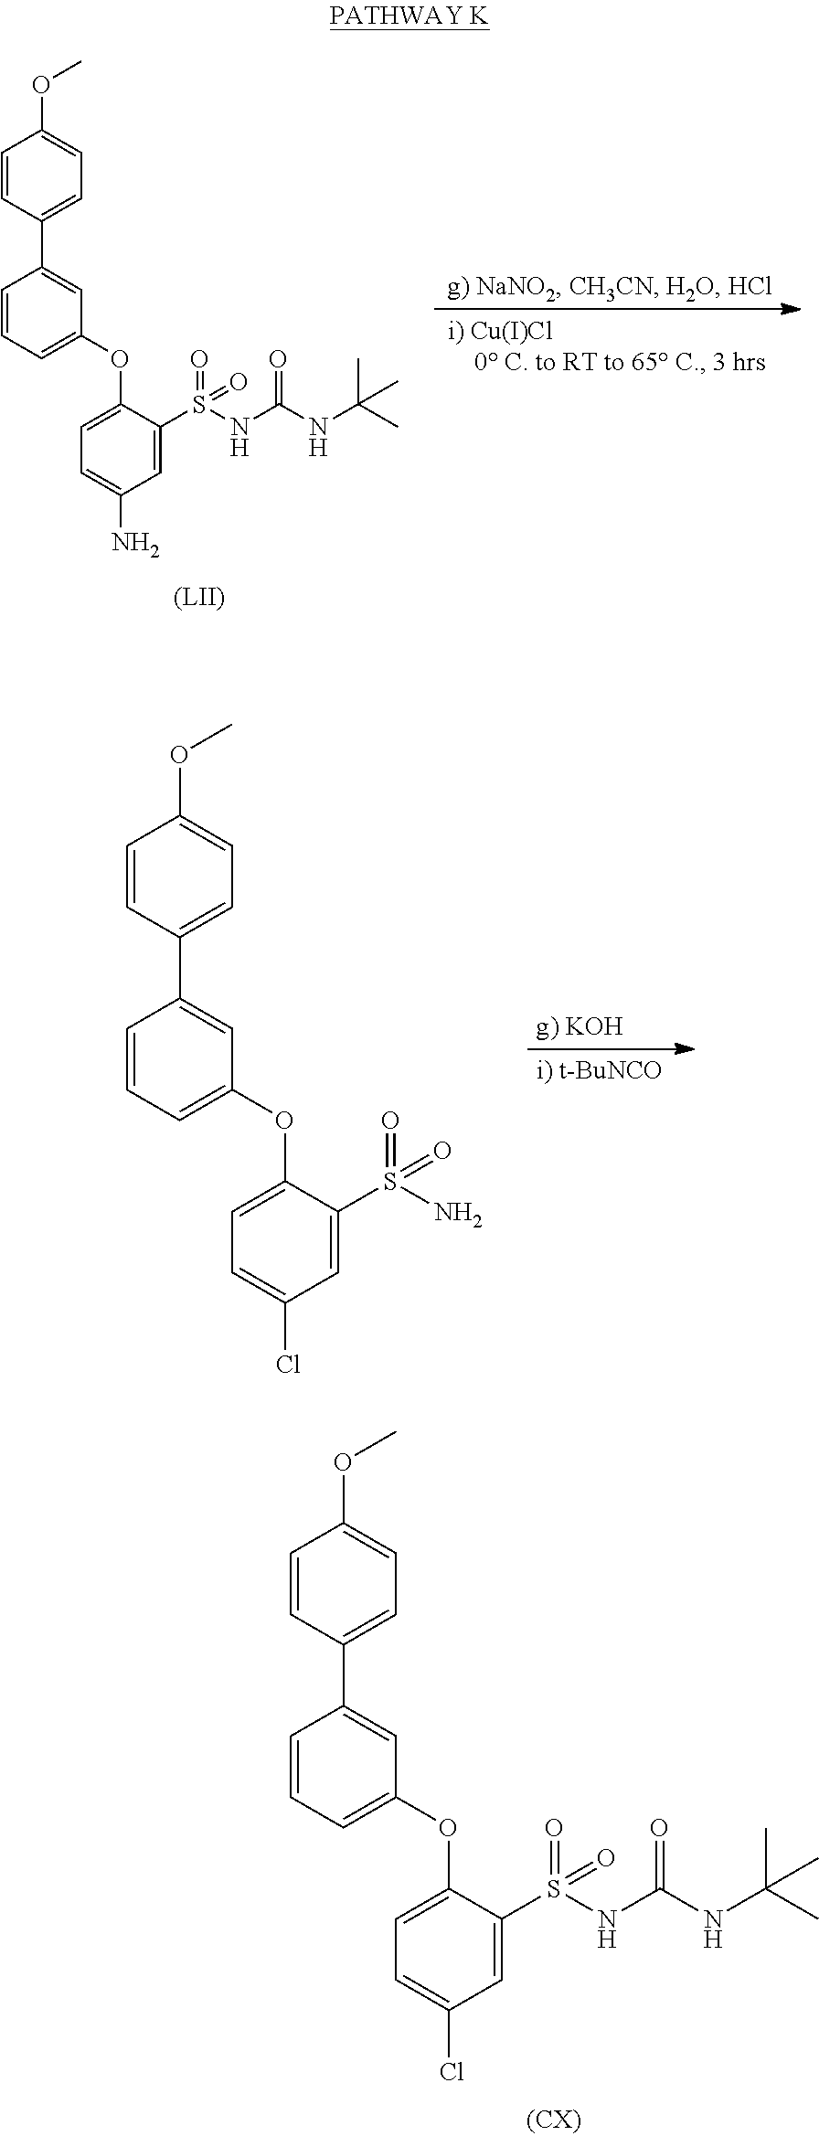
C1=CC(C2=CC(OC3=CC=C(Cl)C=C3S(NC(NC(C)(C)C)=O)(=O)=O)=CC=C2)=CC=C1OC.C1=CC(C2=CC(OC3=CC=C(N)C=C3S(NC(NC(C)(C)C)=O)(=O)=O)=CC=C2)=CC=C1OC.[(LII)].C1=CC(C2=CC(OC3=CC=C(Cl)C=C3S(N)(=O)=O)=CC=C2)=CC=C1OC
